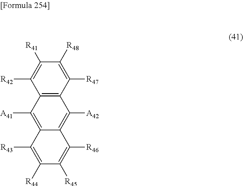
C12=C([A41])C3=C(C([A42])=C1C([R46])=C([R45])C([R44])=C2[R43])C([R47])=C([R48])C([R41])=C3[R42]
